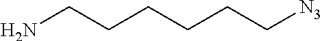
NCCCCCC[N3]
